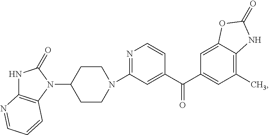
N1=C(N2CCC(N3C4=C(NC3=O)N=CC=C4)CC2)C=C(C(C2=CC(C)=C3C(=C2)OC(=O)N3)=O)C=C1
